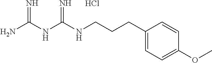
C(CCC1=CC=C(OC)C=C1)NC(NC(N)=N)=N.Cl
